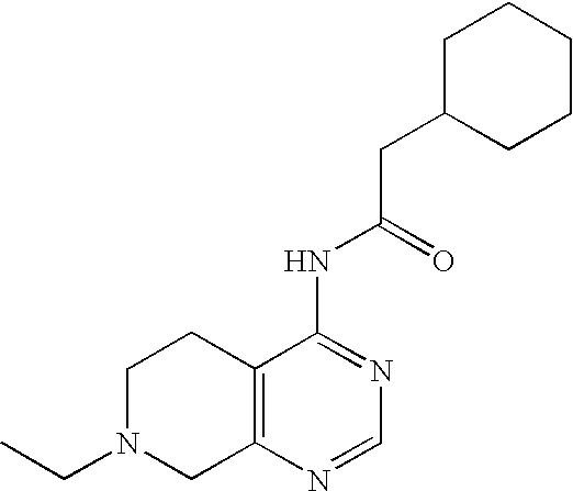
C1N(CC)CC2=C(C1)C(NC(CC1CCCCC1)=O)=NC=N2
